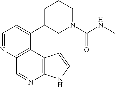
C1=NC2=C(C(C3CN(C(=O)NC)CCC3)=C1)C1=C(N=C2)NC=C1
